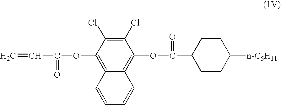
C12=C(OC(=O)C3CCC([n-C5H11])CC3)C(Cl)=C(Cl)C(OC(=O)C=C)=C1C=CC=C2
